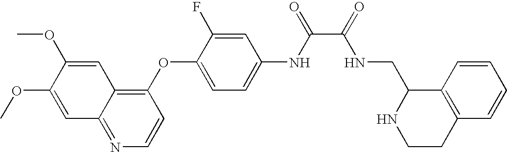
C1=C(OC)C(OC)=CC2=NC=CC(OC3=CC=C(NC(=O)C(=O)NCC4NCCC5=C4C=CC=C5)C=C3F)=C12
